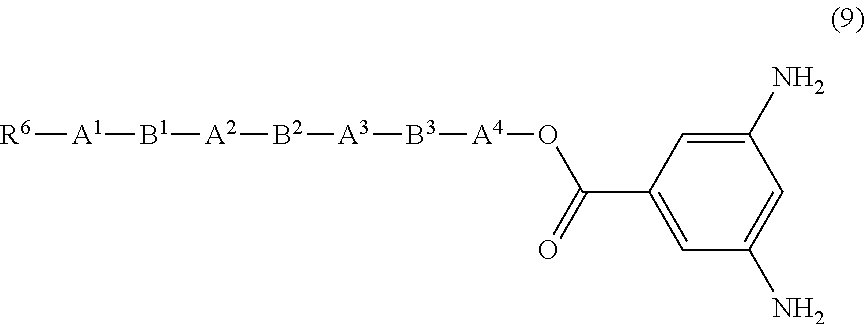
[R6][A1][B1][A2][B2][A3][B3][A4]OC(C1=CC(N)=CC(N)=C1)=O
